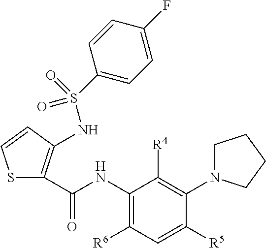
C1(NC(=O)C2=C(NS(C3=CC=C(F)C=C3)(=O)=O)C=CS2)=C([R6])C=C([R5])C(N2CCCC2)=C1[R4]
